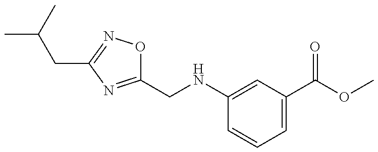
C1(CNC2=CC(C(OC)=O)=CC=C2)=NC(CC(C)C)=NO1
